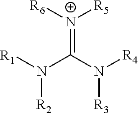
[N+](=C(N([R4])[R3])N([R2])[R1])([R6])[R5]
